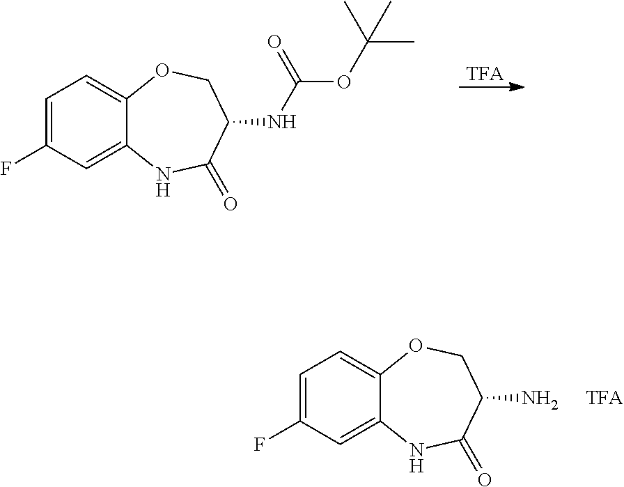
C12=CC=C(F)C=C1NC(=O)C(NC(OC(C)(C)C)=O)CO2.C12=CC=C(F)C=C1NC(=O)C(N)CO2
